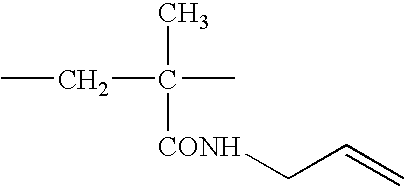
CC(C)(CC)[CONH]CC=C
